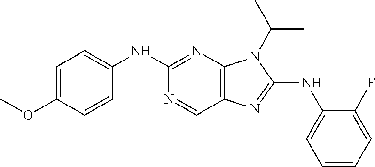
C1(NC2=CC=C(OC)C=C2)=NC2=C(C=N1)N=C(NC1=CC=CC=C1F)N2C(C)C
